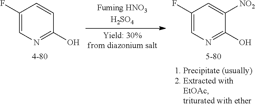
C1(F)=CN=C(O)C=C1.C1(F)=CN=C(O)C([NO2])=C1
